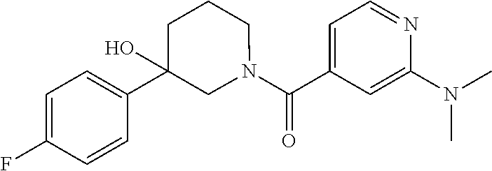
C(C1=CC=NC(N(C)C)=C1)(=O)N1CCCC(C2=CC=C(F)C=C2)(O)C1
